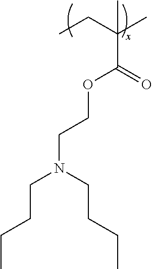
CCC(C)(C)C(OCCN(CCCC)CCCC)=O
